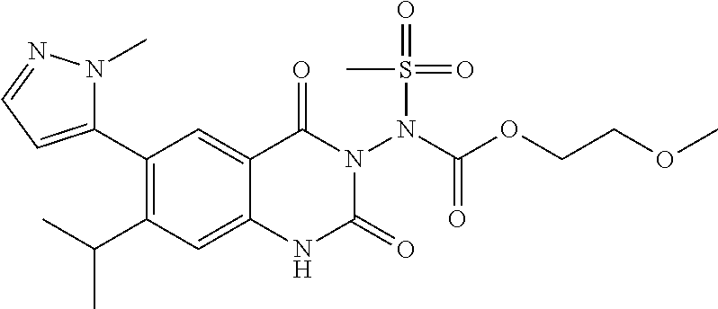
C1(C2=CC=NN2C)=C(C(C)C)C=C2C(=C1)C(=O)N(N(C(OCCOC)=O)S(=O)(=O)C)C(=O)N2
